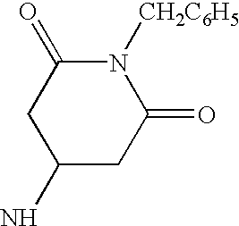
C1(N)CC(=O)N([CH2C6H5])C(=O)C1
